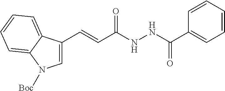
C1=C(C=CC(NNC(C2=CC=CC=C2)=O)=O)C2=CC=CC=C2N1[Boc]
